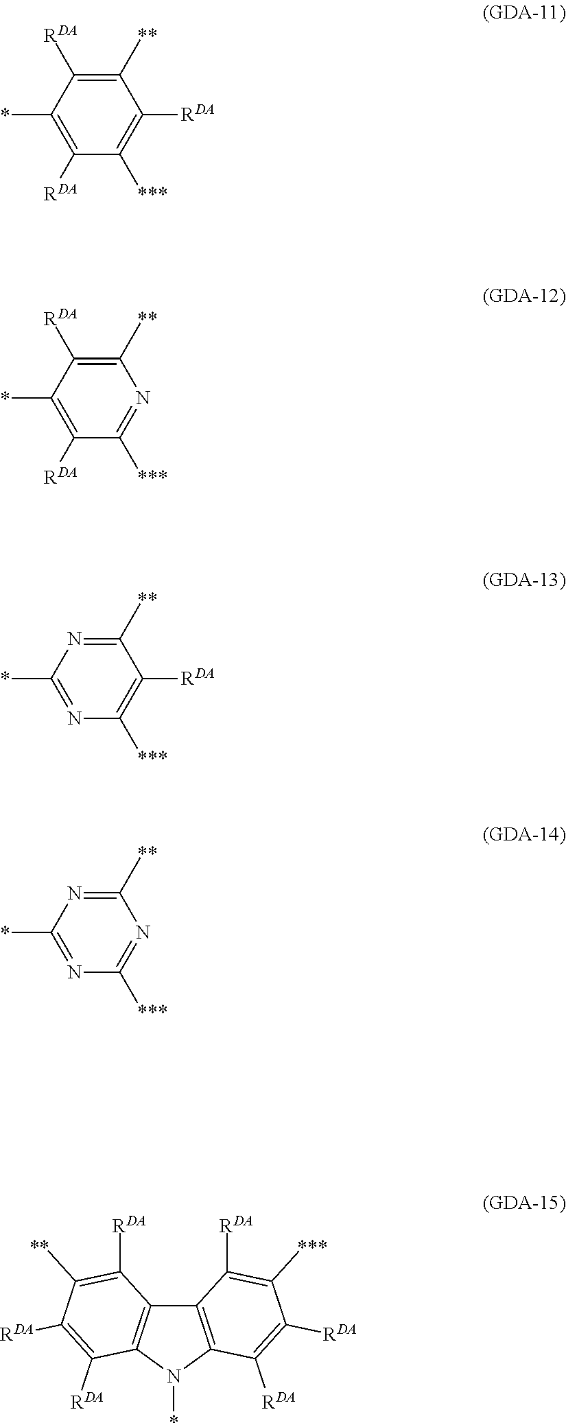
C1(*)=C([RDA])C([***])=C([RDA])C([**])=C1[RDA].C1(*)=C([RDA])C([***])=NC([**])=C1[RDA].C1(*)=NC([***])=C([RDA])C([**])=N1.C1(*)=NC([***])=NC([**])=N1.C12=C(N(*)C3=C1C([RDA])=C([**])C([RDA])=C3[RDA])C([RDA])=C([RDA])C([***])=C2[RDA]
